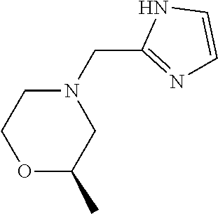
C(N1CCOC(C)C1)C1=NC=CN1
